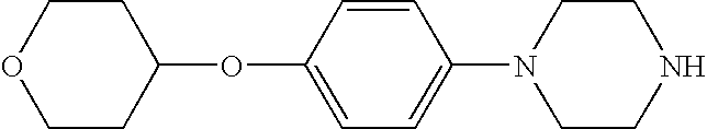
C1=C(OC2CCOCC2)C=CC(N2CCNCC2)=C1
